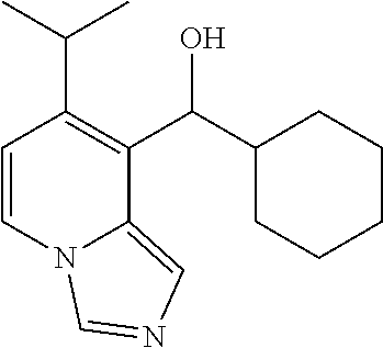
C1(C(C2=C(C(C)C)C=CN3C2=CN=C3)O)CCCCC1
